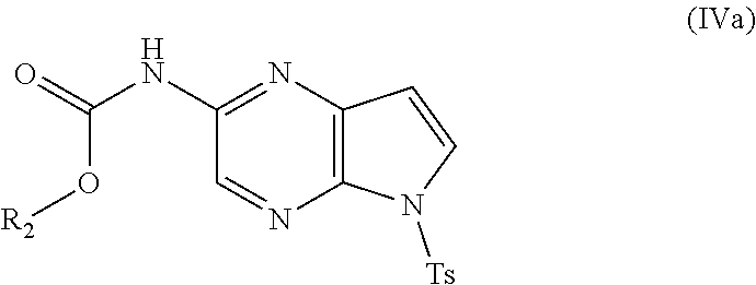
C1(NC(O[R2])=O)=NC2=C(N=C1)N([Ts])C=C2
